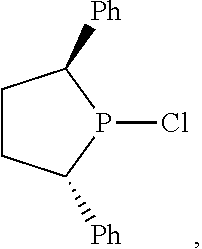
C1CC([Ph])P(Cl)C1[Ph]
